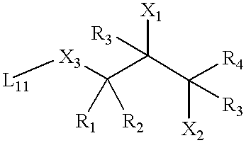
[L11][X3]C(C(C([R4])([X2])[R3])([R3])[X1])([R1])[R2]
